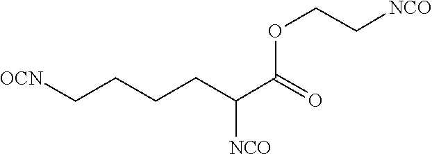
C(CC(C(OCC[NCO])=O)[NCO])CC[OCN]
